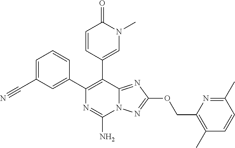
C1=CC(C2=C(C3=CC(C#N)=CC=C3)N=C(N)N3C2=NC(OCC2=C(C)C=CC(C)=N2)=N3)=CN(C)C1=O
